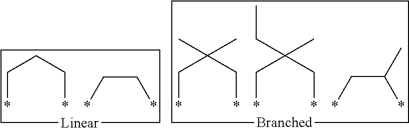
*CCC*.C(*)C*.[Linear]1CCCC1.*CC(C*)(C)C.C(*)C(*)C.[Branched]1CCCC1.*CC(C*)(C)CC
